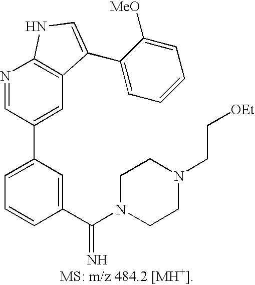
C1=C(C2=CC3=C(N=C2)NC=C3C2=CC=CC=C2[MeO])C=C(C(N2CCN(CC[OEt])CC2)=N)C=C1
